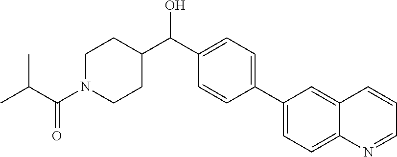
C1(C2=CC=C(C(C3CCN(C(C(C)C)=O)CC3)O)C=C2)=CC=C2C(=C1)C=CC=N2
